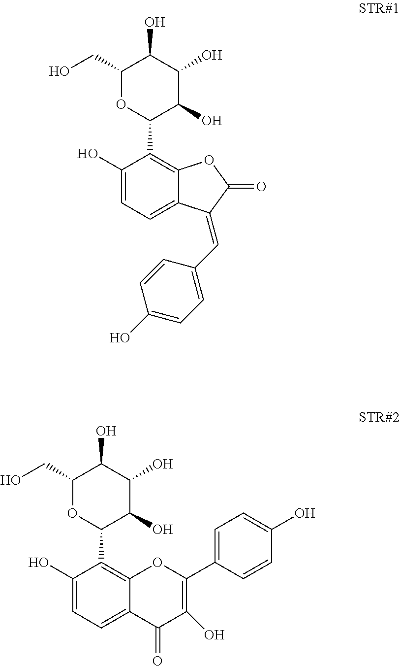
C12=C(C3OC(CO)C(O)C(O)C3O)C(O)=CC=C1C(=CC1=CC=C(O)C=C1)C(=O)O2.C12=C(C3OC(CO)C(O)C(O)C3O)C(O)=CC=C1C(=O)C(O)=C(C1=CC=C(O)C=C1)O2
